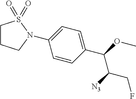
C1(N2CCCS2(=O)=O)=CC=C(C(OC)C([N3])CF)C=C1
